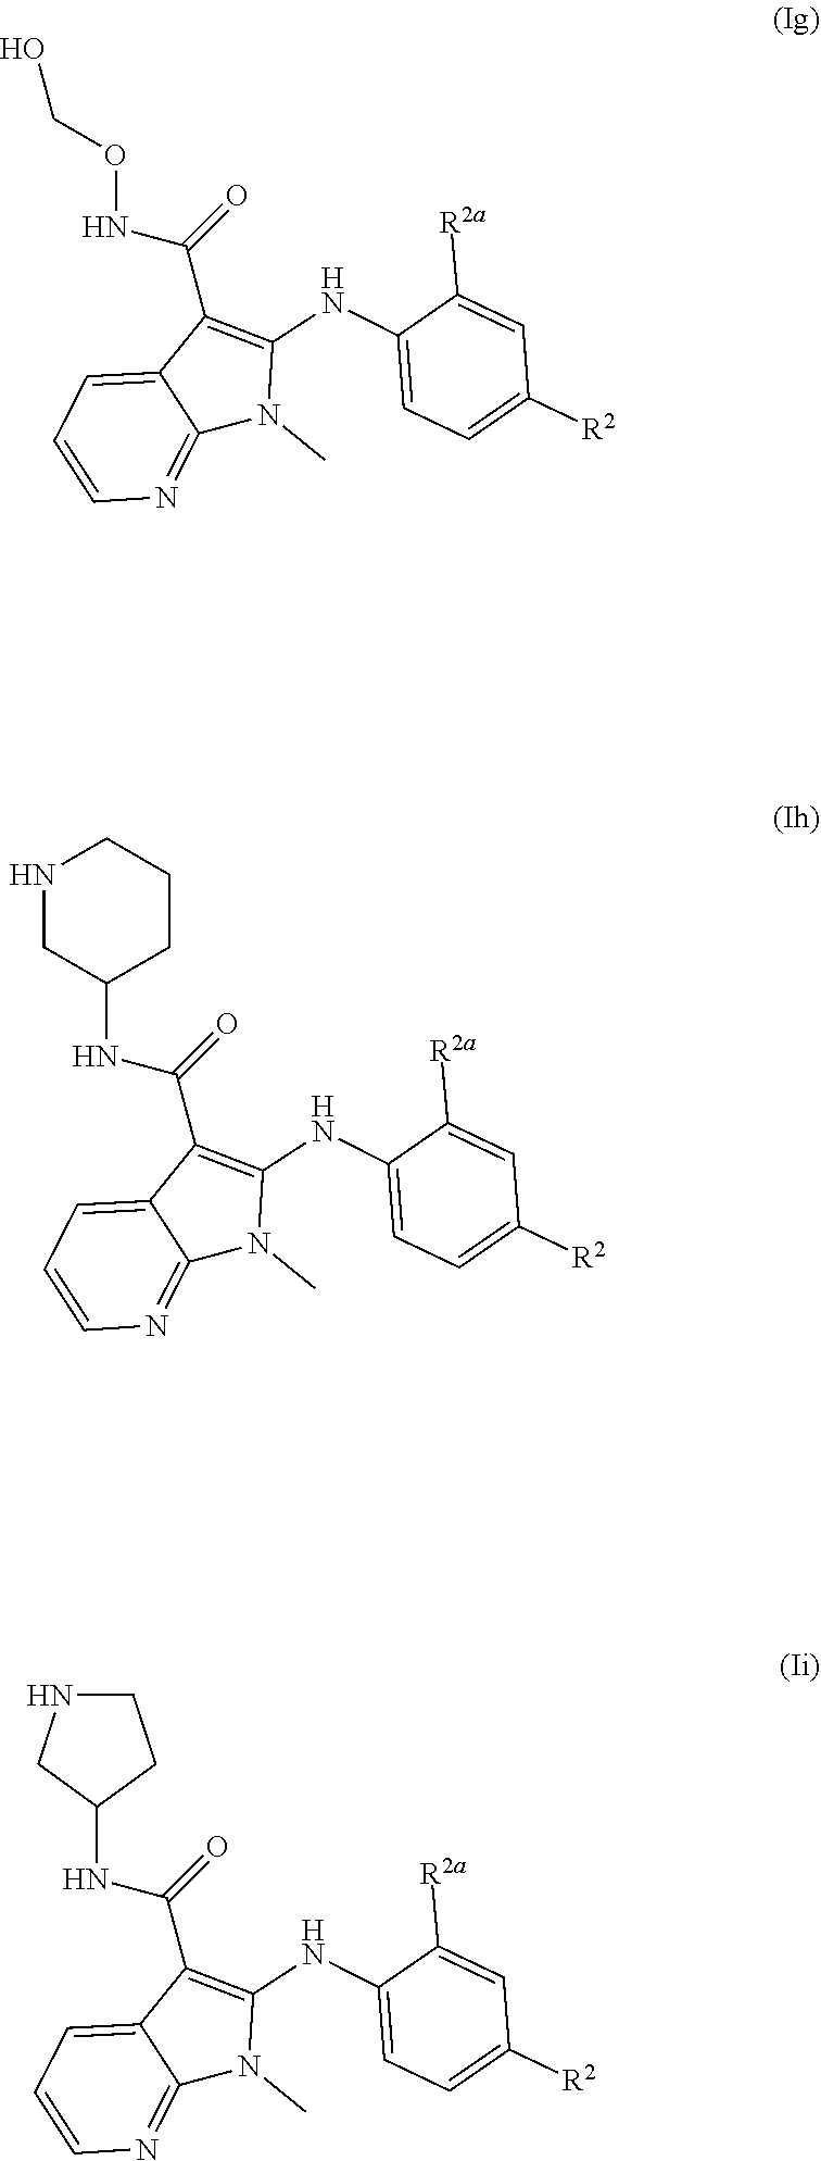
O(NC(=O)C1=C(NC2=CC=C([R2])C=C2[R2a])N(C)C2=NC=CC=C12)CO.C1(NC(=O)C2=C(NC3=CC=C([R2])C=C3[R2a])N(C)C3=NC=CC=C23)CCCNC1.C1(NC(=O)C2=C(NC3=CC=C([R2])C=C3[R2a])N(C)C3=NC=CC=C23)CCNC1
